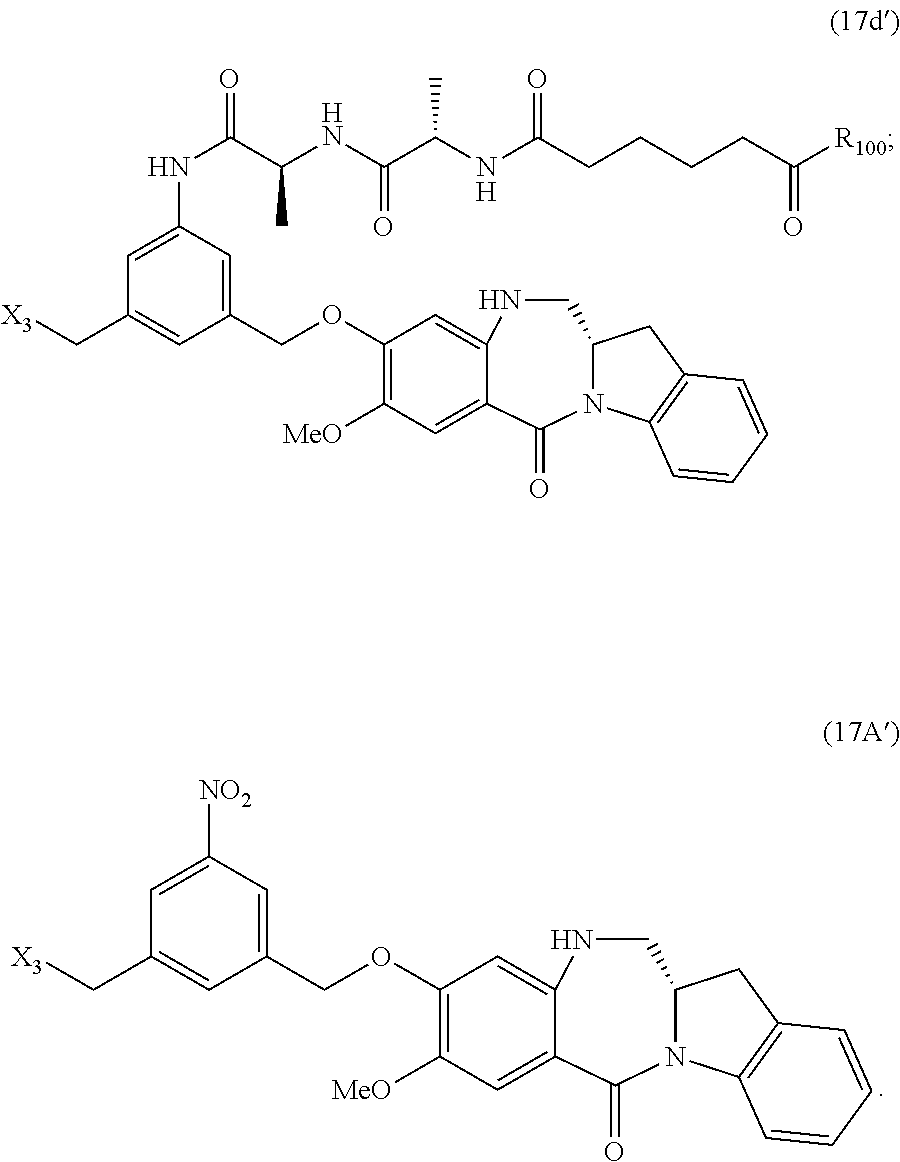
C1NC2=CC(OCC3=CC([NO2])=CC(C[X3])=C3)=C([MeO])C=C2C(=O)N2C1CC1=C2C=CC=C1.C1NC2=CC(OCC3=CC(NC(C(NC(C(NC(CCCCC([R100])=O)=O)C)=O)C)=O)=CC(C[X3])=C3)=C([MeO])C=C2C(=O)N2C1CC1=C2C=CC=C1
